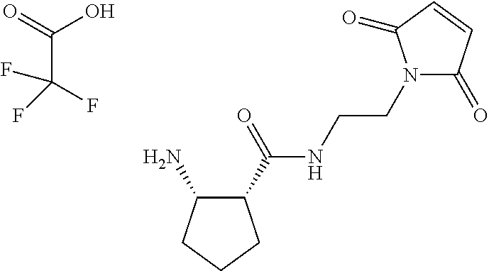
C1(C(NCCN2C(=O)C=CC2=O)=O)C(N)CCC1.C(C(F)(F)F)(O)=O
